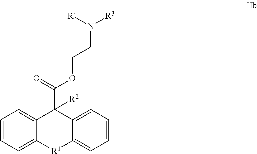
C12=CC=CC=C1[R1]C1=CC=CC=C1C2(C(=O)OCCN([R3])[R4])[R2]
